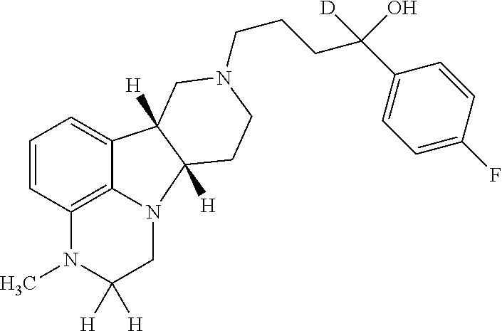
C1=CC2=C3N(CC([H])([H])N2C)C2([H])C([H])(C3=C1)CN(CCCC(C1=CC=C(F)C=C1)(O)[D])CC2
